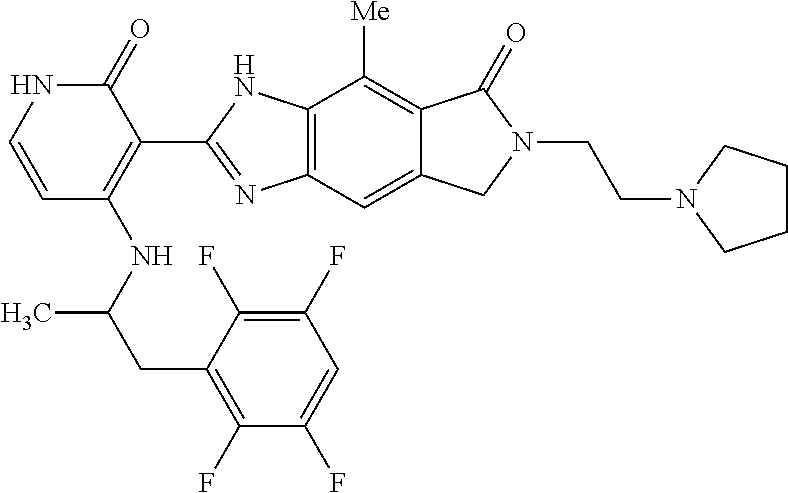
C(C(NC1=C(C2=NC3=C(C([Me])=C4C(=C3)CN(CCN3CCCC3)C4=O)N2)C(=O)NC=C1)C)C1=C(F)C(F)=CC(F)=C1F
